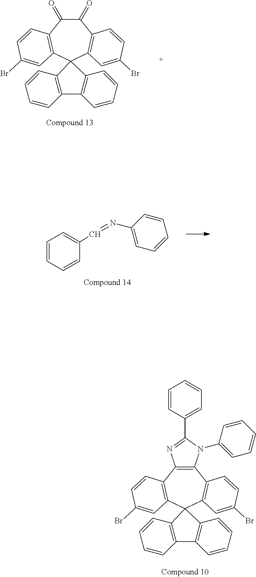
C1(=O)C(=O)C2=C(C3(C4=C1C=CC(Br)=C4)C1=C(C=CC=C1)C1=C3C=CC=C1)C=C(Br)C=C2.C1=CC=CC(C=NC2=CC=CC=C2)=C1.C12=C(C3=C(C4(C5=C1C=CC(Br)=C5)C1=C(C=CC=C1)C1=C4C=CC=C1)C=C(Br)C=C3)N=C(C1=CC=CC=C1)N2C1=CC=CC=C1
